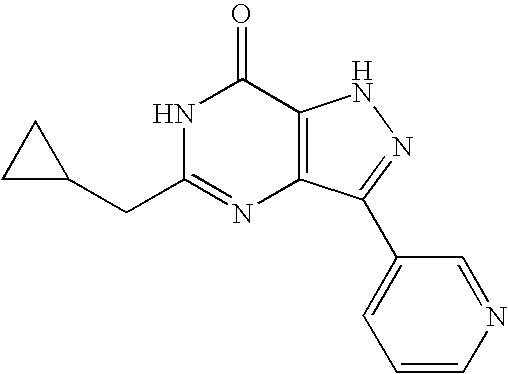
C(C1=NC2=C(C(=O)N1)NN=C2C1=CC=CN=C1)C1CC1
